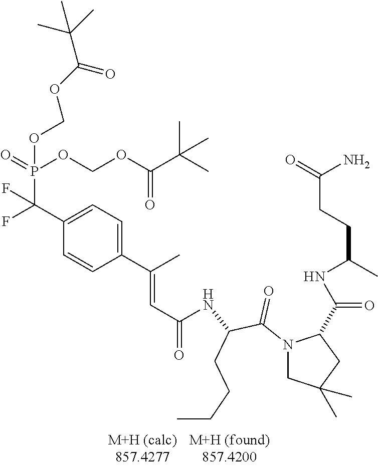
C1(C(F)(P(=O)(OCOC(C(C)(C)C)=O)OCOC(C(C)(C)C)=O)F)=CC=C(C(C)=CC(=O)NC(C(N2CC(C)(C)CC2C(NC(CCC(=O)N)C)=O)=O)CCCC)C=C1
